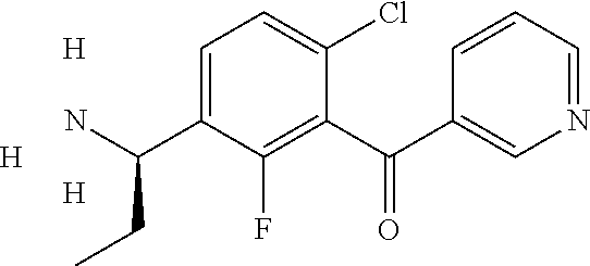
C1=C(C(N)CC)C(F)=C(C(C2=CN=CC=C2)=O)C(Cl)=C1.[H].[H].[H]
